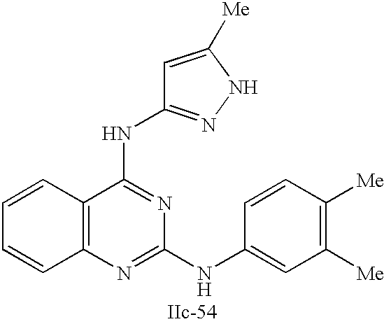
C12=C(N=C(NC3=CC([Me])=C([Me])C=C3)N=C1NC1=NNC([Me])=C1)C=CC=C2
